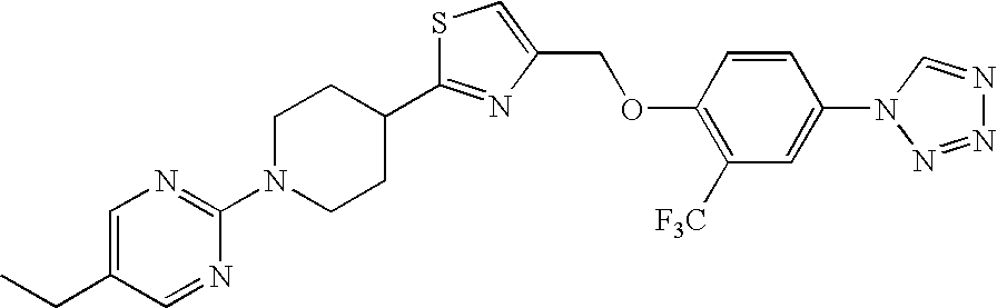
C1N(C2=NC=C(CC)C=N2)CCC(C2=NC(COC3=C([F3C])C=C(N4N=NN=C4)C=C3)=CS2)C1
